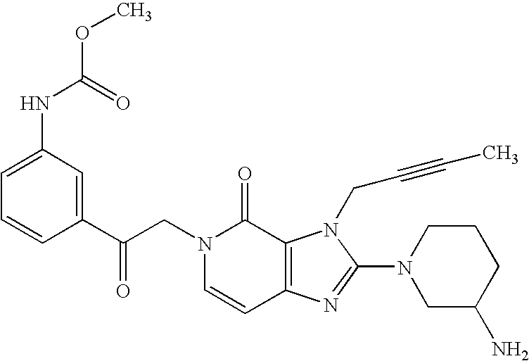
C(N1C=CC2=C(C1=O)N(CC#CC)C(N1CC(N)CCC1)=N2)C(C1=CC(NC(OC)=O)=CC=C1)=O
